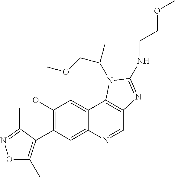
C1(OC)=C(C2=C(C)ON=C2C)C=C2C(=C1)C1=C(C=N2)N=C(NCCOC)N1C(COC)C
